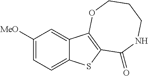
[MeO]C1=CC=C2C(=C1)C1=C(S2)C(=O)NCCCO1
